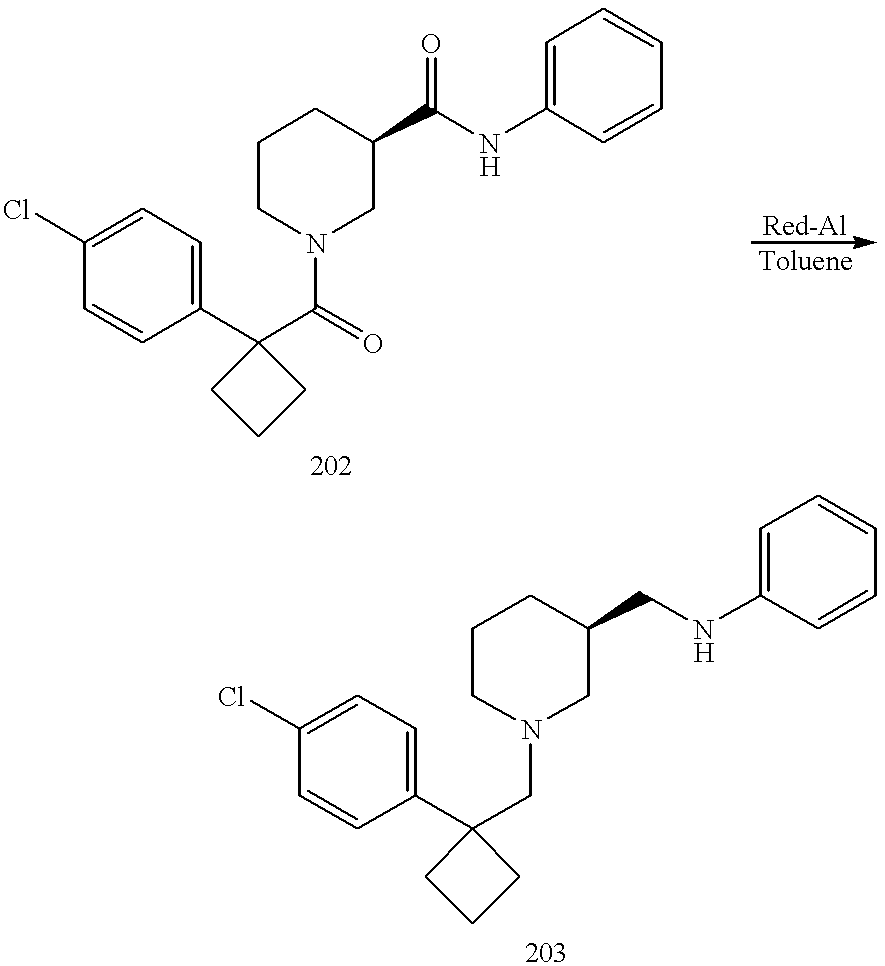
C1CN(C(C2(C3=CC=C(Cl)C=C3)CCC2)=O)CC(C(NC2=CC=CC=C2)=O)C1.C1CN(CC2(C3=CC=C(Cl)C=C3)CCC2)CC(CNC2=CC=CC=C2)C1
